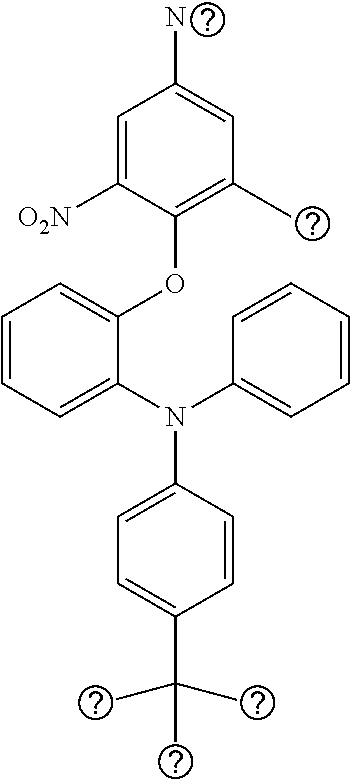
C1=C([O2N])C(OC2=CC=CC=C2N(C2=CC=CC=C2)C2=CC=C(C(C)(C)C)C=C2)=C(C)C=C1[NO2]
